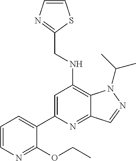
C1=CN=C(OCC)C(C2=CC(NCC3=NC=CS3)=C3C(=N2)C=NN3C(C)C)=C1
